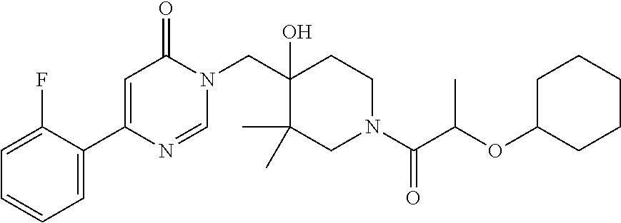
N1(CC2(O)C(C)(C)CN(C(=O)C(C)OC3CCCCC3)CC2)C(=O)C=C(C2=CC=CC=C2F)N=C1
